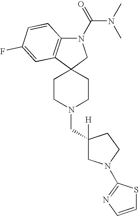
C1CN(CC2([H])CN(C3=NC=CS3)CC2)CCC12CN(C(=O)N(C)C)C1=C2C=C(F)C=C1
